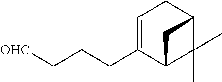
C1=C(CCC[OHC])C2C(C)(C)C(C1)C2
